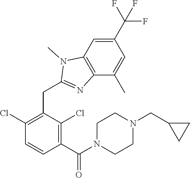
C1(Cl)=C(CC2=NC3=C(C=C(C(F)(F)F)C=C3C)N2C)C(Cl)=C(C(=O)N2CCN(CC3CC3)CC2)C=C1
